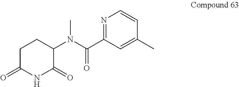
C1(N(C(C2=NC=CC(C)=C2)=O)C)C(=O)NC(=O)CC1
